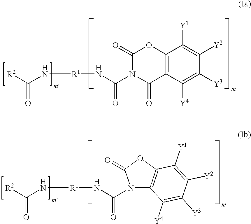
[R2]C(N[R1]NC(N1C(=O)C2=C(OC1=O)C([Y1])=C([Y2])C([Y3])=C2[Y4])=O)=O.[R2]C(N[R1]NC(N1C2=C(OC1=O)C([Y1])=C([Y2])C([Y3])=C2[Y4])=O)=O
